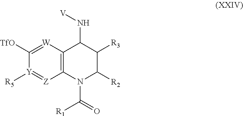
C1([TfO])=[W]C2=C([Z]=[Y]1[R5])N(C(=O)[R1])C([R2])C([R3])C2N[V]
